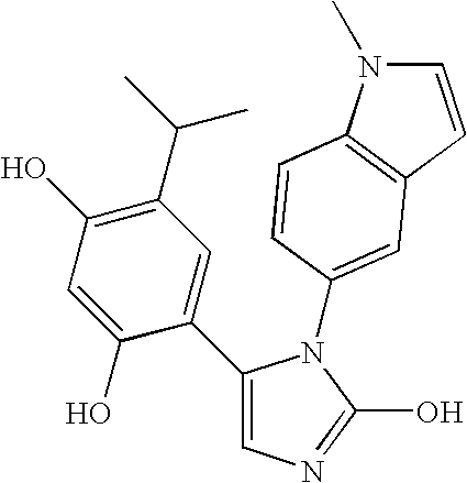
C1(C2=CC(C(C)C)=C(O)C=C2O)=CN=C(O)N1C1=CC2=C(N(C)C=C2)C=C1
